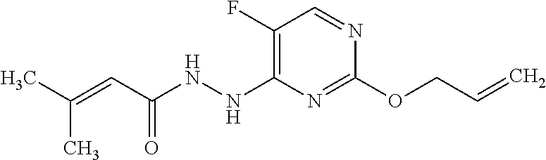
C1(F)=C(NNC(C=C(C)C)=O)N=C(OCC=C)N=C1
